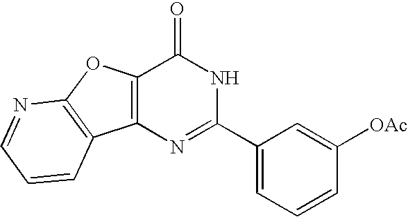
C1=NC2=C(C=C1)C1=C(O2)C(=O)NC(C2=CC=CC([OAc])=C2)=N1
